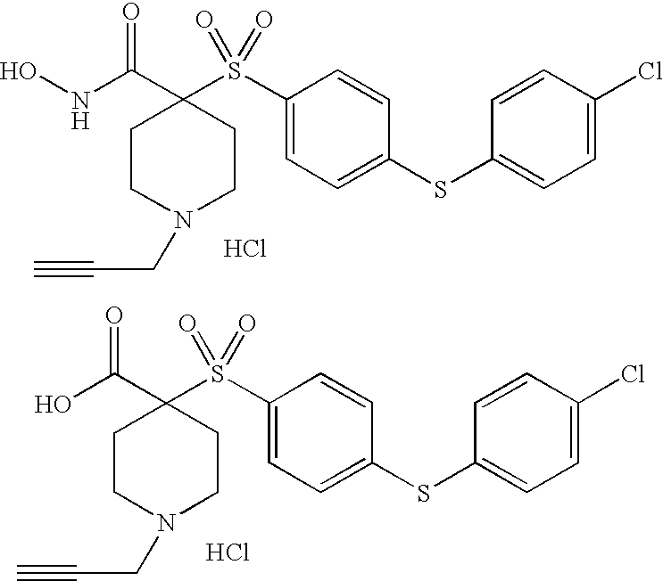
Cl.N(C(=O)C1(S(C2=CC=C(SC3=CC=C(Cl)C=C3)C=C2)(=O)=O)CCN(CC#C)CC1)O.Cl.OC(=O)C1(S(C2=CC=C(SC3=CC=C(Cl)C=C3)C=C2)(=O)=O)CCN(CC#C)CC1
